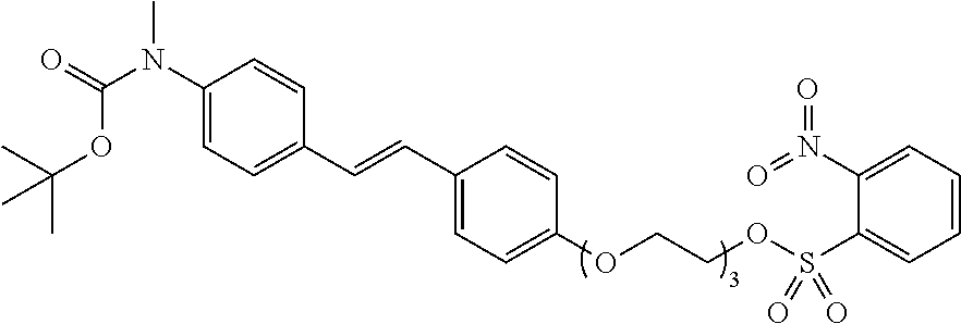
C1(N(C(=O)OC(C)(C)C)C)=CC=C(C=CC2=CC=C(OCCOS(C3=CC=CC=C3N(=O)=O)(=O)=O)C=C2)C=C1
